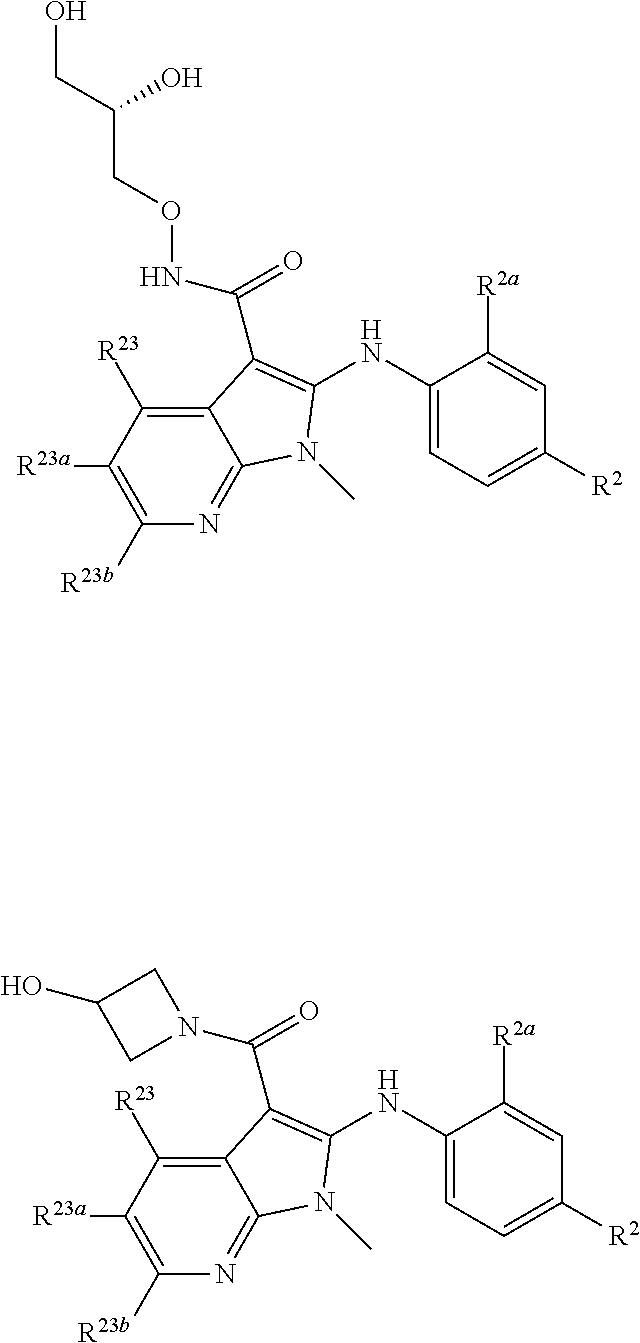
C1(NC2=CC=C([R2])C=C2[R2a])=C(C(=O)NOCC(CO)O)C2=C([R23])C([R23a])=C([R23b])N=C2N1C.C1(NC2=CC=C([R2])C=C2[R2a])=C(C(=O)N2CC(O)C2)C2=C([R23])C([R23a])=C([R23b])N=C2N1C
